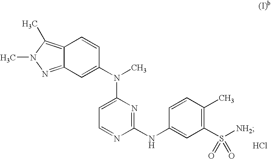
C12=NN(C)C(C)=C1C=CC(N(C)C1=CC=NC(NC3=CC(S([NH2])(=O)=O)=C(C)C=C3)=N1)=C2.Cl
